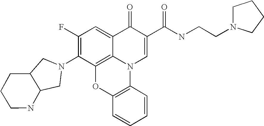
C1(F)=C(N2CC3C(C2)CCCN3)C2=C3C(=C1)C(=O)C(C(NCCN1CCCC1)=O)=CN3C1=C(O2)C=CC=C1
